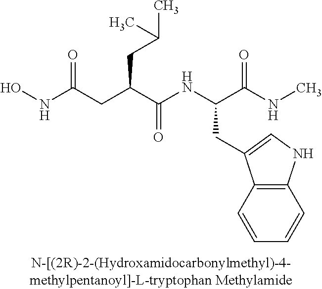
C12=C(C=CC=C1)C(CC(NC(C(CC(NO)=O)CC(C)C)=O)C(NC)=O)=CN2
